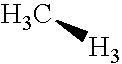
C[H3]
